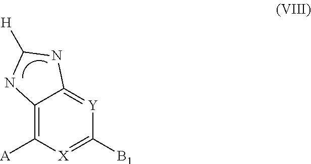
C12=C([A])[X]=C([B1])[Y]=C1NC([H])N2
